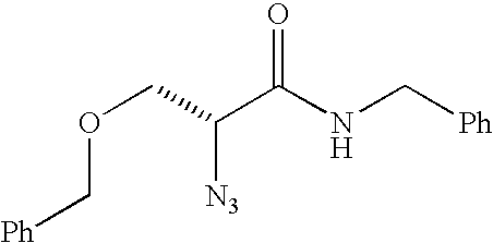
C(C(C(NC[Ph])=O)[N3])OC[Ph]
